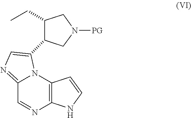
N12C(=NC=C1C1CN([PG])CC1CC)C=NC1=C2C=CN1
